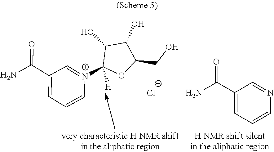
C1(C(N)=O)=CC=CN=C1.C1(C(N)=O)=CC=C[N+](C2([H])OC(CO)C(O)C2O)=C1.[Cl-]
